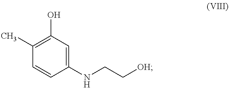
C1(O)=C(C)C=CC(NCC[OH])=C1
